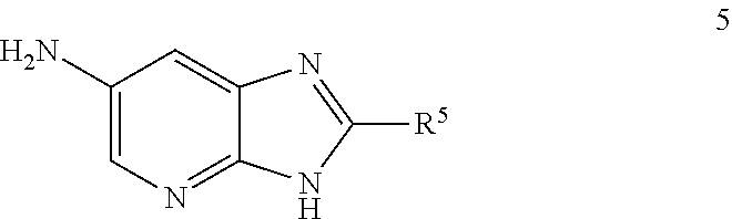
C1(N)=CN=C2C(=C1)N=C([R5])N2
